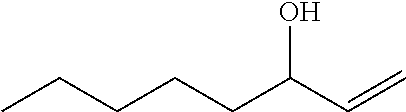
OC(C=C)CCCCC
